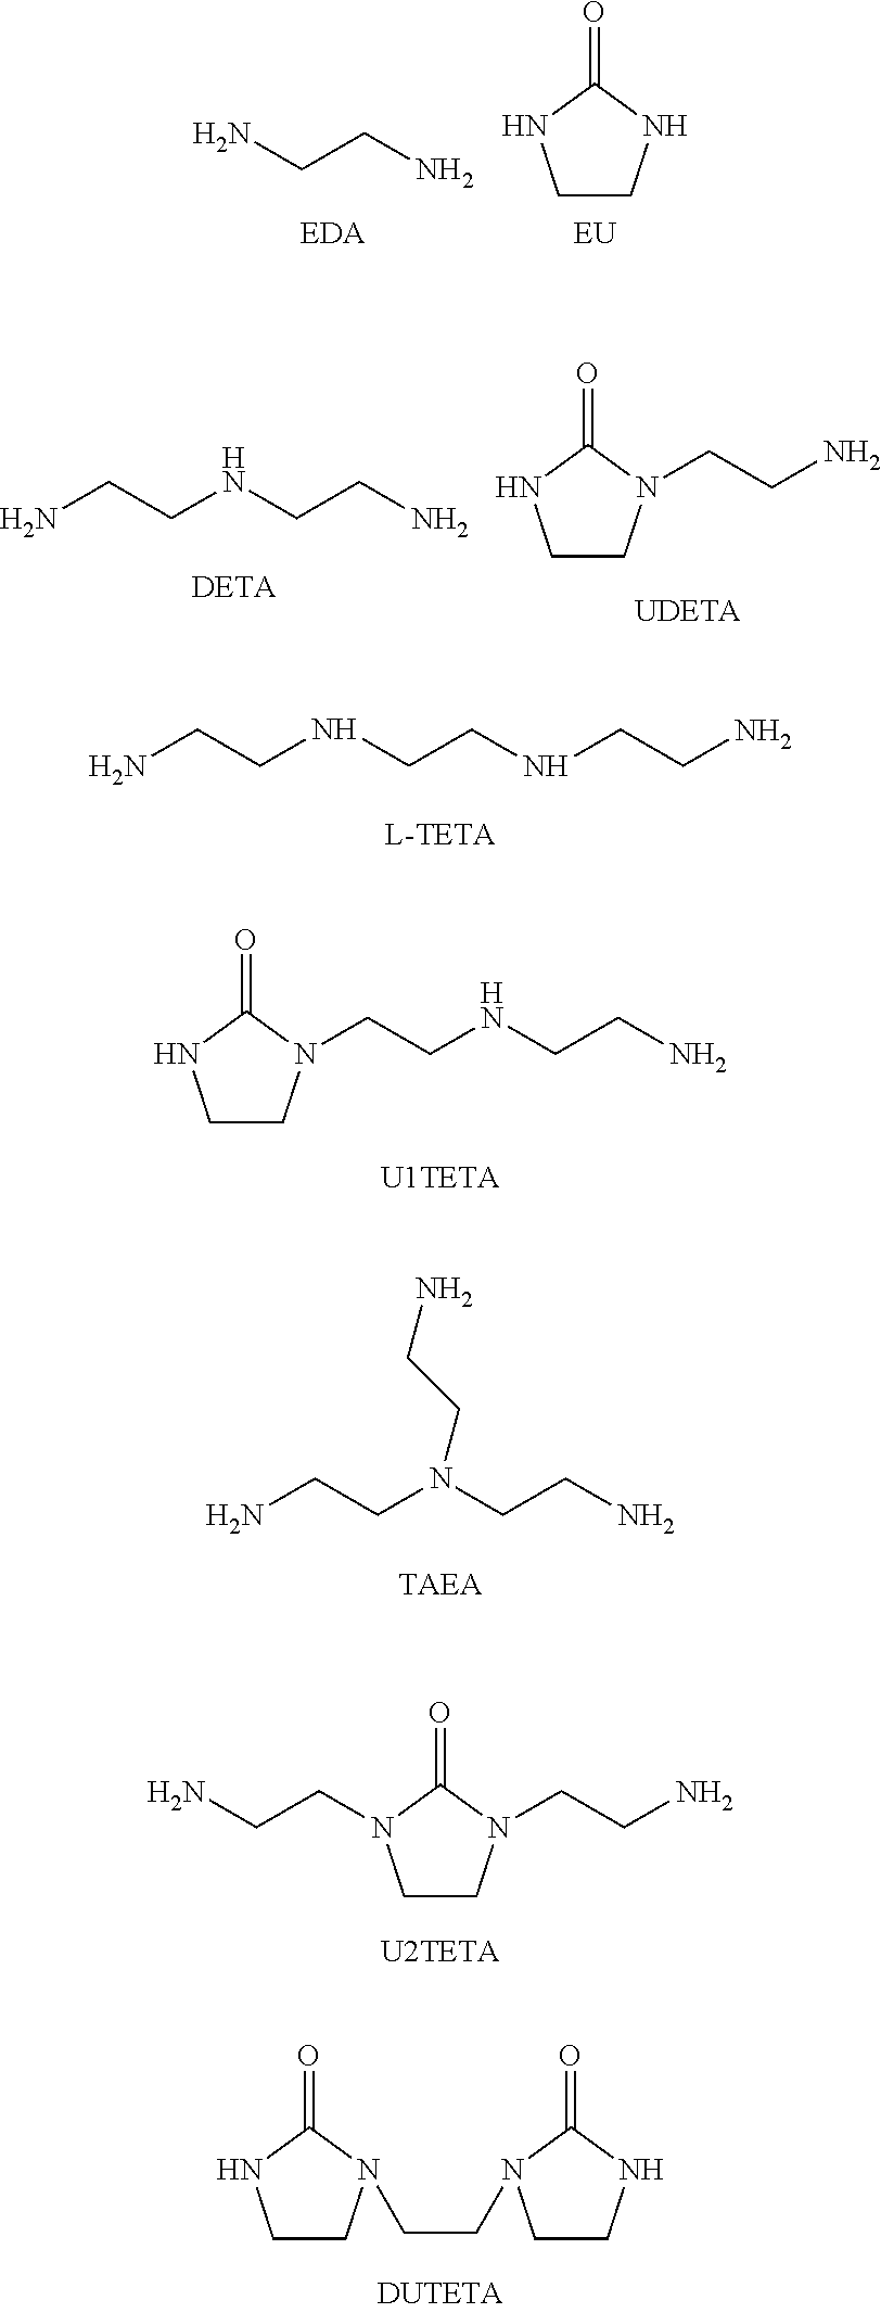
NCCN.C1CNC(=O)N1.NCCNCCNCCN.C1CN(CCNCCN)C(=O)N1.NCCN(CCN)CCN.C1CN(CCN)C(=O)N1CCN.C1CN(CCN2CCNC2=O)C(=O)N1.NCCNCCN.C1CN(CCN)C(=O)N1
